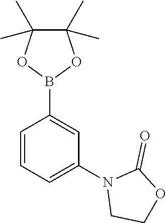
C1=CC=C(N2CCOC2=O)C=C1B1OC(C)(C)C(C)(C)O1
